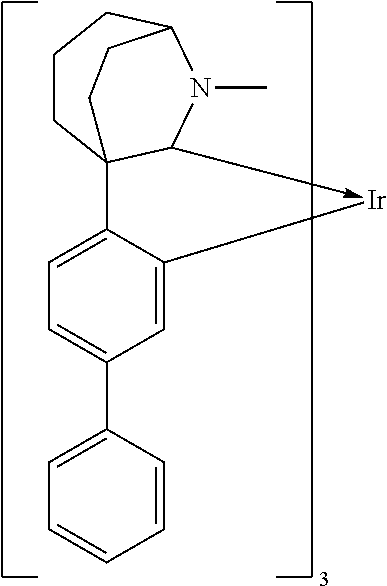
C1CC23C(->[Ir]C4=CC(C5=CC=CC=C5)=CC=C24)N(C)C(C1)CC3
